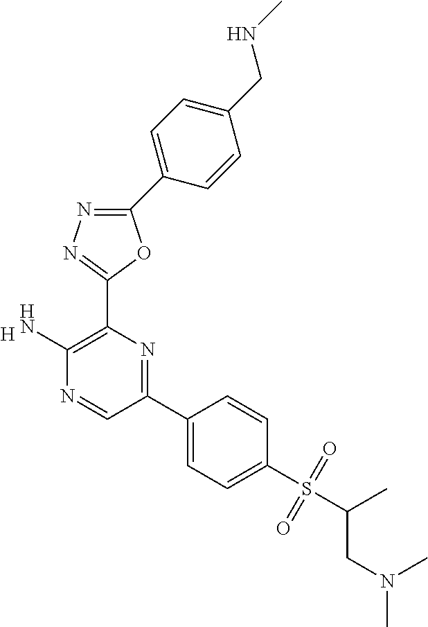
[H].C1(N)=C(C2=NN=C(C3=CC=C(CNC)C=C3)O2)N=C(C2=CC=C(S(C(C)CN(C)C)(=O)=O)C=C2)C=N1
